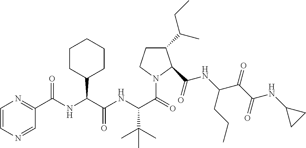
C1=CN=CC(C(NC(C(NC(C(=O)N2C(C(NC(C(C(NC3CC3)=O)=O)CCC)=O)C(C(C)CC)CC2)C(C)(C)C)=O)C2CCCCC2)=O)=N1
